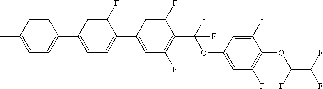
C1(C2=CC(F)=C(C(OC3=CC(F)=C(OC(=C(F)F)F)C(F)=C3)(F)F)C(F)=C2)=CC=C(C2=CC=C(C)C=C2)C=C1F
